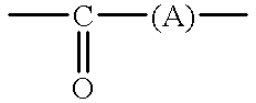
C([(A)]C)(=O)C
